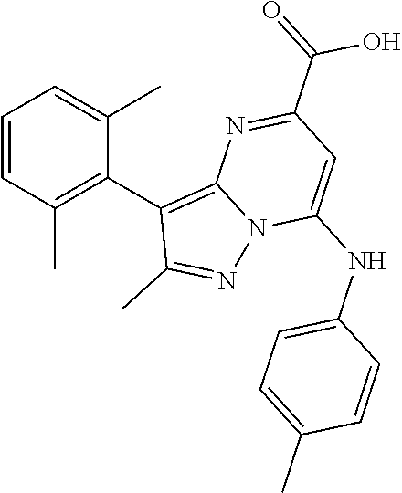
C1(C(=O)O)=NC2=C(C3=C(C)C=CC=C3C)C(C)=NN2C(NC2=CC=C(C)C=C2)=C1
